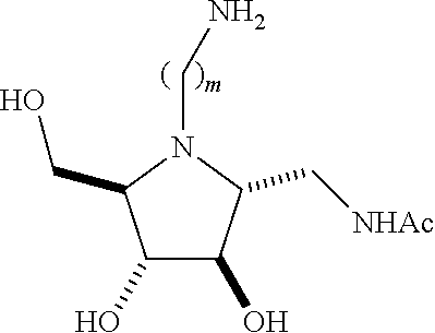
C1(O)C(O)C(C[NHAc])N(CN)C1CO
